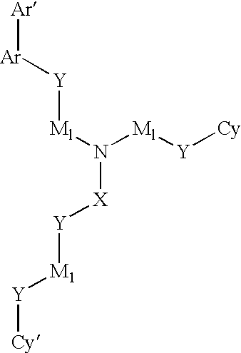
[Ml](N([Ml][Y][Cy])[X][Y][M1][Y][Cy])[Y][Ar][Ar]
